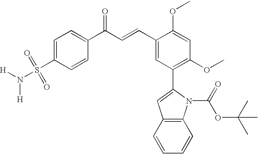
C1=C(S(=O)(=O)N([H])[H])C=CC(C(C=CC2=CC(C3=CC4=C(N3C(=O)OC(C)(C)C)C=CC=C4)=C(OC)C=C2OC)=O)=C1
